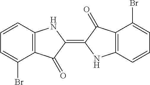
C1=CC2=C(C(Br)=C1)C(=O)C(=C1NC3=C(C1=O)C(Br)=CC=C3)N2
